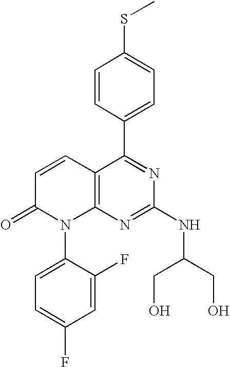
C1=CC(C2=NC(NC(CO)CO)=NC3=C2C=CC(=O)N3C2=CC=C(F)C=C2F)=CC=C1SC
